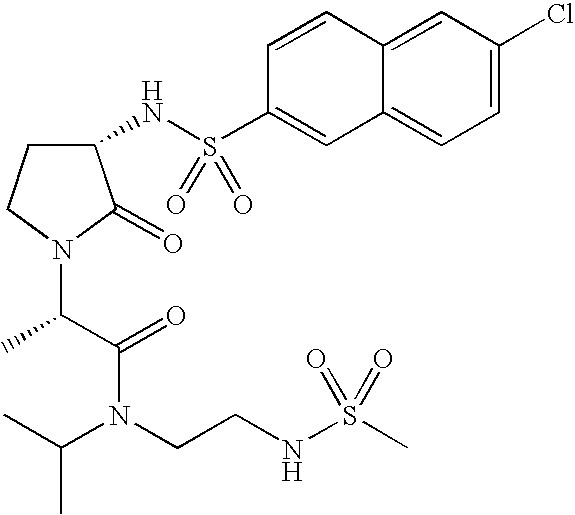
C12=CC(Cl)=CC=C1C=C(S(=O)(=O)NC1CCN(C(C)C(N(C(C)C)CCNS(C)(=O)=O)=O)C1=O)C=C2
